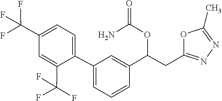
C1(C)=NN=C(CC(OC(=O)N)C2=CC(C3=CC=C(C(F)(F)F)C=C3C(F)(F)F)=CC=C2)O1
